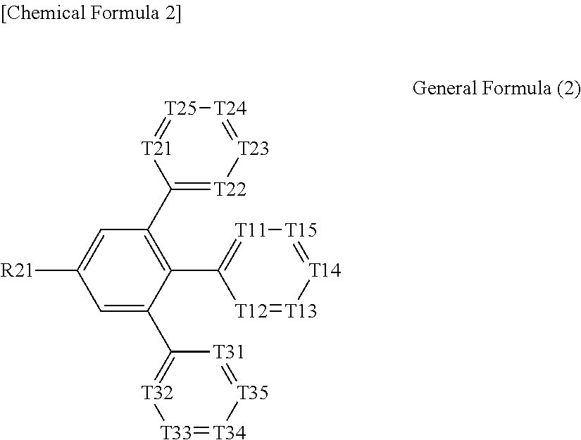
[T12]1=[T13][T14]=[T15][T11]=C1C1=C(C2=[T22][T23]=[T24][T25]=[T21]2)C=C([R21])C=C1C1=[T32][T33]=[T34][T35]=[T31]1
